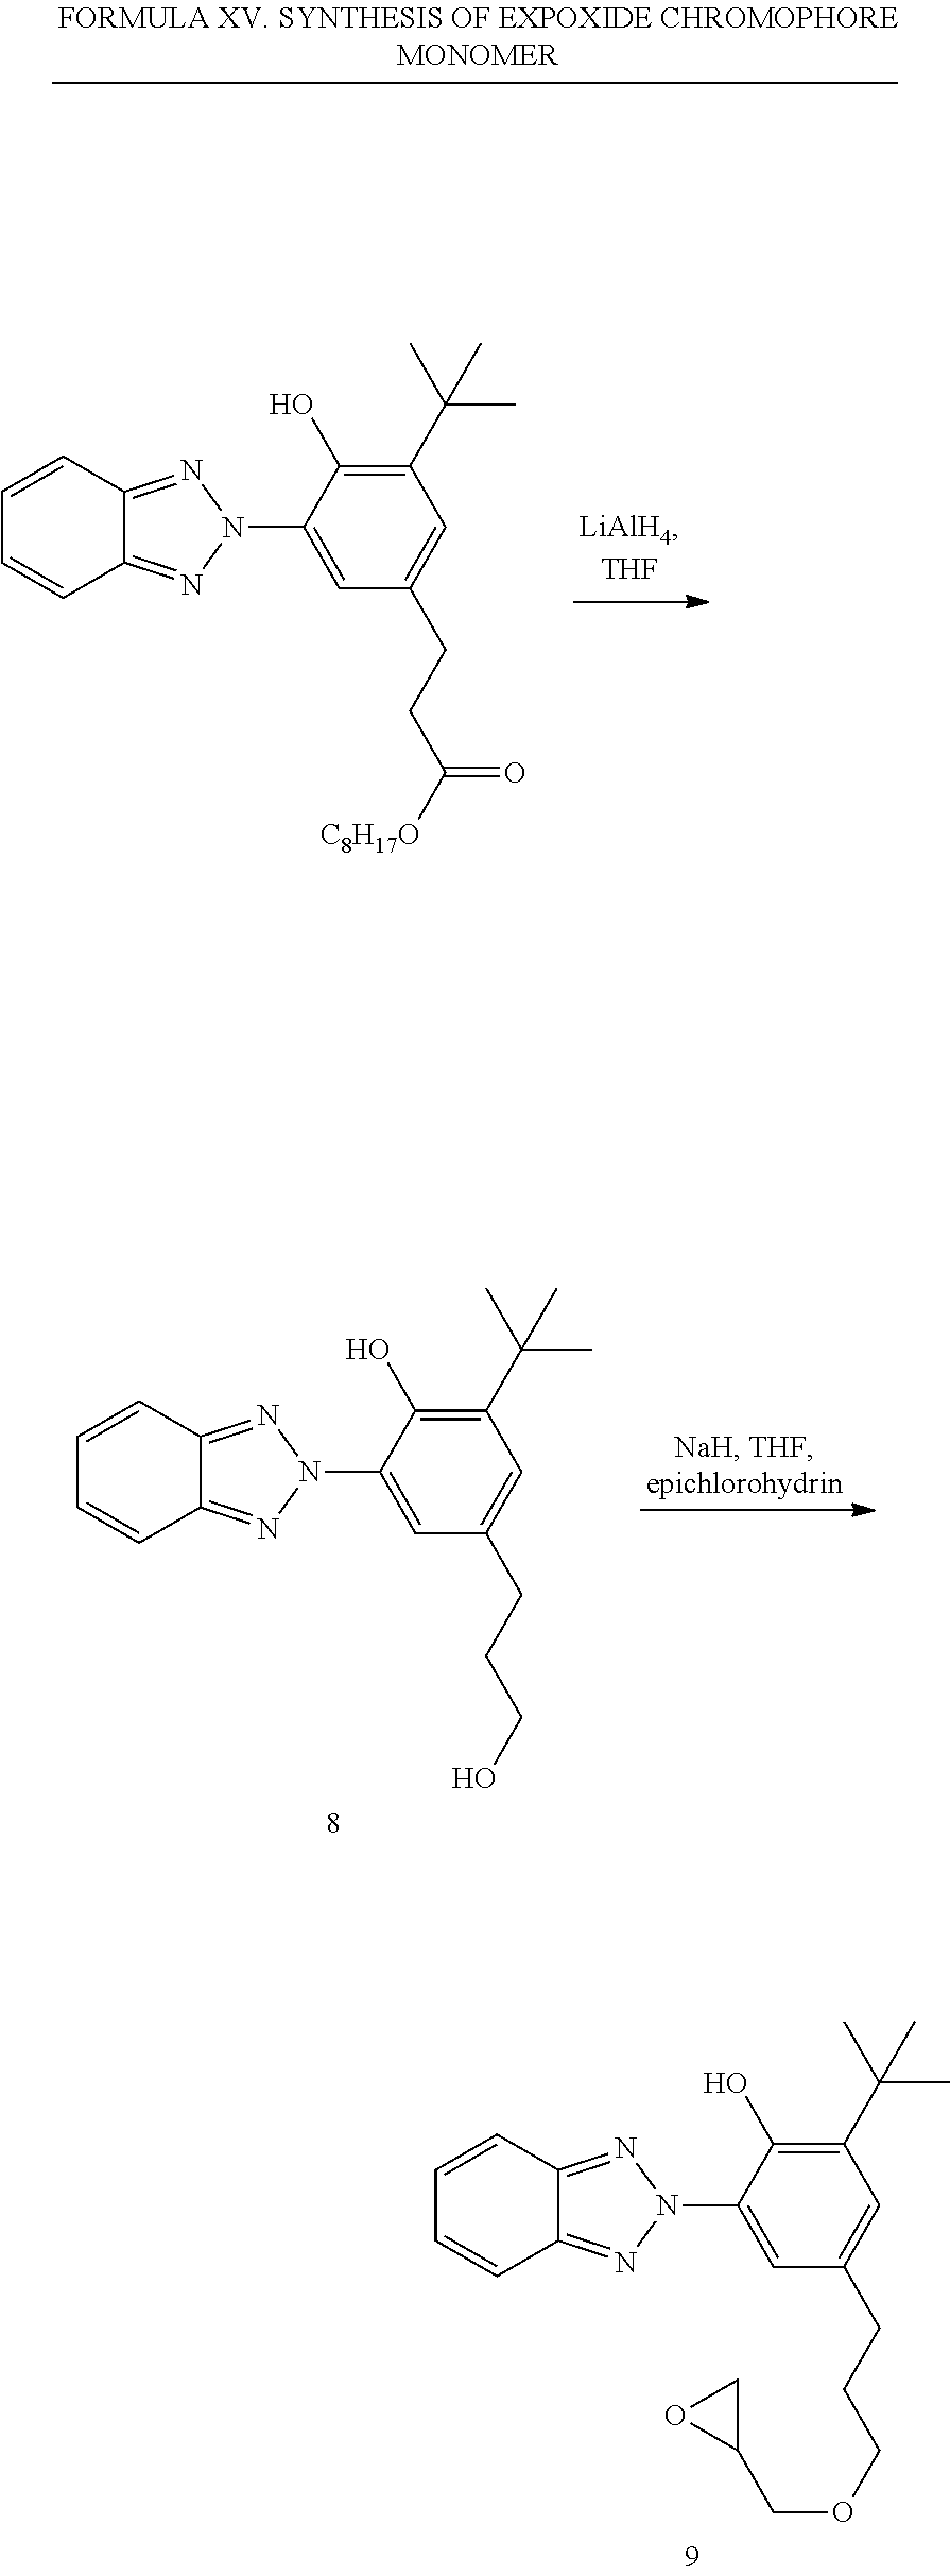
C1=C(N2N=C3C=CC=CC3=N2)C(O)=C(C(C)(C)C)C=C1CCC([C8H17O])=O.C1=C(N2N=C3C=CC=CC3=N2)C(O)=C(C(C)(C)C)C=C1CCCO.C1=C(N2N=C3C=CC=CC3=N2)C(O)=C(C(C)(C)C)C=C1CCCOCC1CO1
